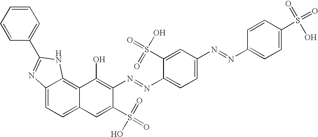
C12=CC=C3C(=C1NC(C1=CC=CC=C1)=N2)C(O)=C(N=NC1=CC=C(N=NC2=CC=C(S(=O)(=O)O)C=C2)C=C1S(=O)(O)=O)C(S(=O)(=O)O)=C3
